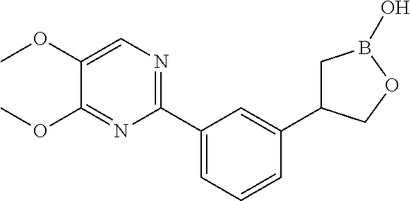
C1(C2=CC=CC(C3CB(O)OC3)=C2)=NC=C(OC)C(OC)=N1
